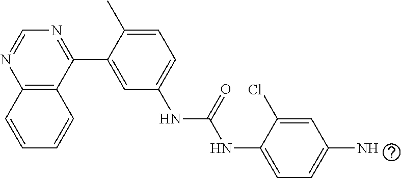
C12=C(C(C3=CC(NC(=O)NC4=CC=C(N)C=C4Cl)=CC=C3C)=NC=N1)C=CC=C2
